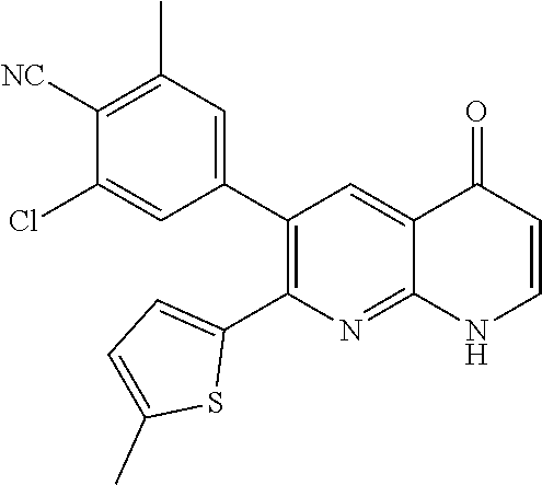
C1([NC])=C(C)C=C(C2=C(C3=CC=C(C)S3)N=C3C(=C2)C(=O)C=CN3)C=C1Cl
